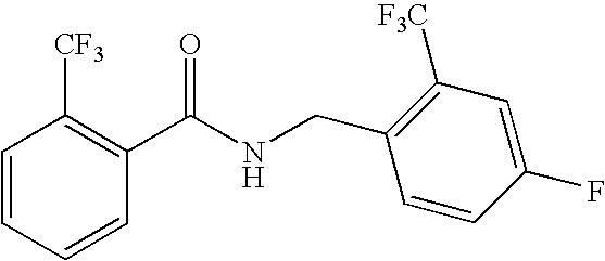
C1(C(NCC2=C([F3C])C=C(F)C=C2)=O)=C([CF3])C=CC=C1
